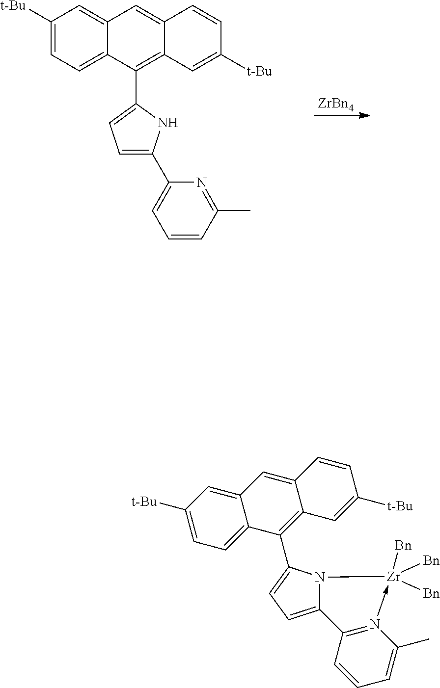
[ZrBn4].C1([t-Bu])=CC=C2C(=C1)C=C1C(=C2C2=CC=C(C3=CC=CC(C)=N3)N2)C=C([t-Bu])C=C1.C1([t-Bu])=CC=C2C(=C1)C=C1C(=C2C2=CC=C3N2[Zr]([Bn])([Bn])([Bn])-N2=C3C=CC=C2C)C=C([t-Bu])C=C1
